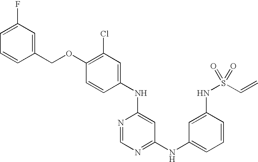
C1(Cl)=C(OCC2=CC(F)=CC=C2)C=CC(NC2=CC(NC3=CC=CC(NS(C=C)(=O)=O)=C3)=NC=N2)=C1
